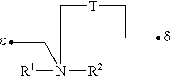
C1[T]CC(C)C1N([R1])([R2])CC
